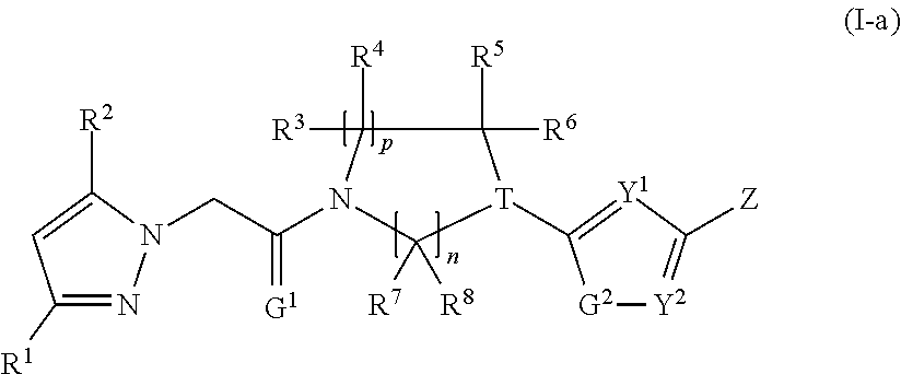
C1([R1])=NN(CC(=[G1])N2C([R4])([R3])C([R5])([R6])[T](C3=[Y1]C([Z])=[Y2][G2]3)C2([R7])[R8])C([R2])=C1
